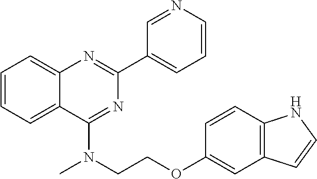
C1(C2=CC=CN=C2)=NC2=CC=CC=C2C(N(CCOC2=CC3=C(C=C2)NC=C3)C)=N1
